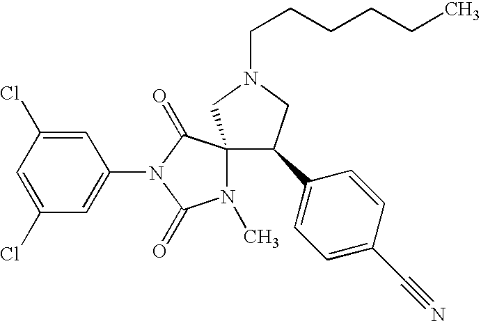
C1=C(Cl)C=C(N2C(=O)C3(N(C)C2=O)C(C2=CC=C(C#N)C=C2)CN(CCCCCC)C3)C=C1Cl
